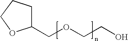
C1(COCCO)CCCO1
